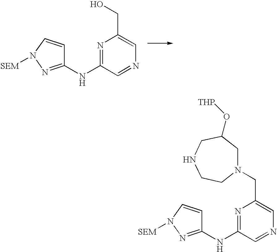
N1=C(NC2=NN([SEM])C=C2)C=NC=C1CO.N1=C(NC2=NN([SEM])C=C2)C=NC=C1CN1CC(O[THP])CNCC1
